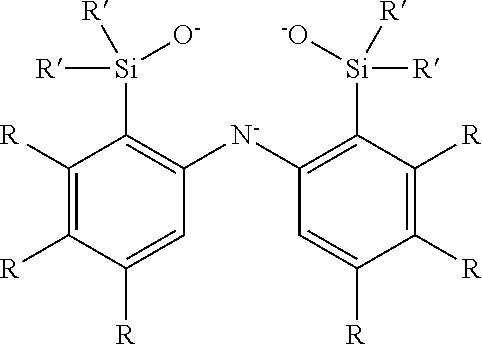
C1([R])=C([R])C([R])=CC([N-]C2=C([Si]([R])([-O])[R])C([R])=C([R])C([R])=C2)=C1[Si]([R])([R])[O-]
